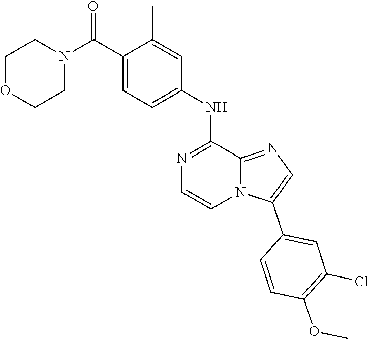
C1=C(NC2=NC=CN3C2=NC=C3C2=CC(Cl)=C(OC)C=C2)C=C(C)C(C(N2CCOCC2)=O)=C1
